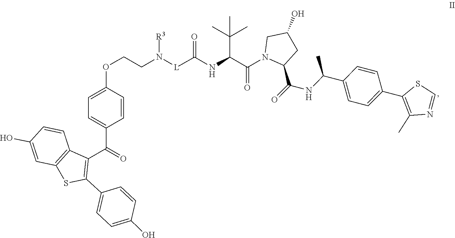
C1(C(=O)NC(C2=CC=C(C3=C(C)N=CS3)C=C2)C)CC(O)CN1C(C(NC(=O)[L]N([R3])CCOC1=CC=C(C(=O)C2=C(C3=CC=C(O)C=C3)SC3=C2C=CC(O)=C3)C=C1)C(C)(C)C)=O
